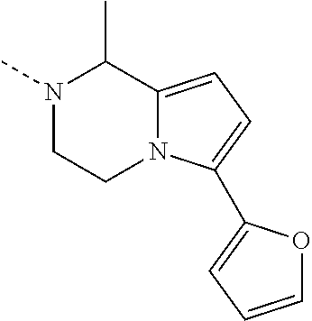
N1(C)CCN2C(=CC=C2C2=CC=CO2)C1C
